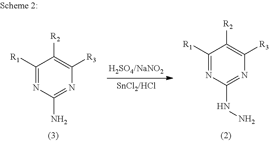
C1([R1])=NC(NN)=NC([R3])=C1[R2].C1([R1])=NC(N)=NC([R3])=C1[R2]
